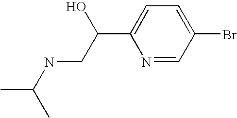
C1=C(Br)C=NC(C(O)CNC(C)C)=C1
